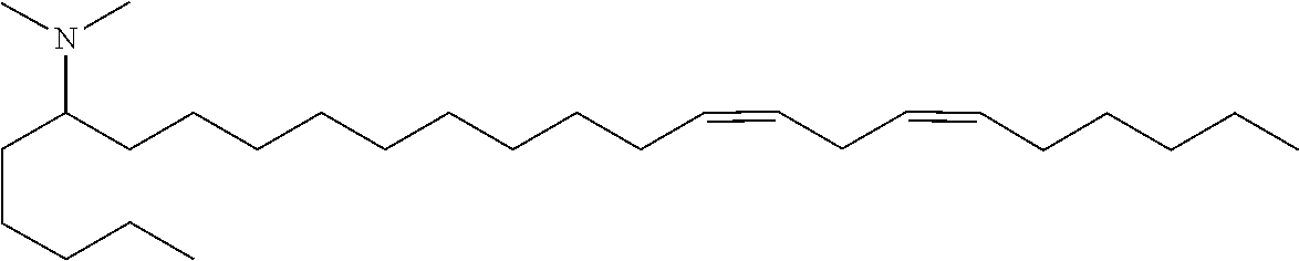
C(CCC(N(C)C)CCCCCCCCCC=CCC=CCCCCC)CC
